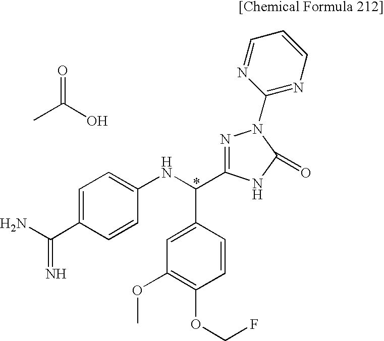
C1=C(C(N)=N)C=CC(NC(C2=CC(OC)=C(OCF)C=C2)C2=NN(C3=NC=CC=N3)C(=O)N2)=C1.CC(O)=O
